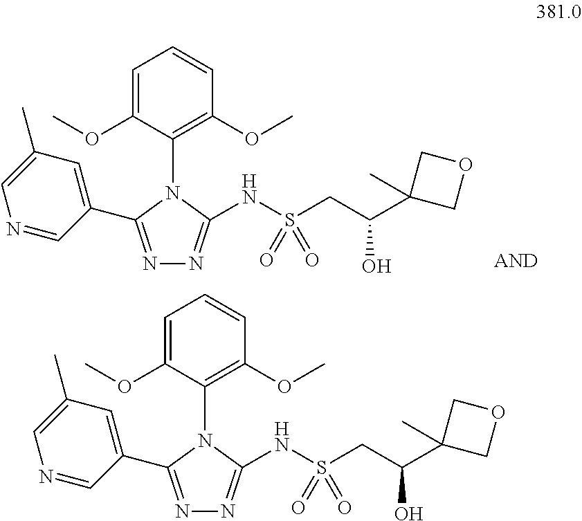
N1=C(C2=CC(C)=CN=C2)N(C2=C(OC)C=CC=C2OC)C(NS(CC(C2(C)COC2)O)(=O)=O)=N1.N1=C(C2=CC(C)=CN=C2)N(C2=C(OC)C=CC=C2OC)C(NS(CC(C2(C)COC2)O)(=O)=O)=N1
